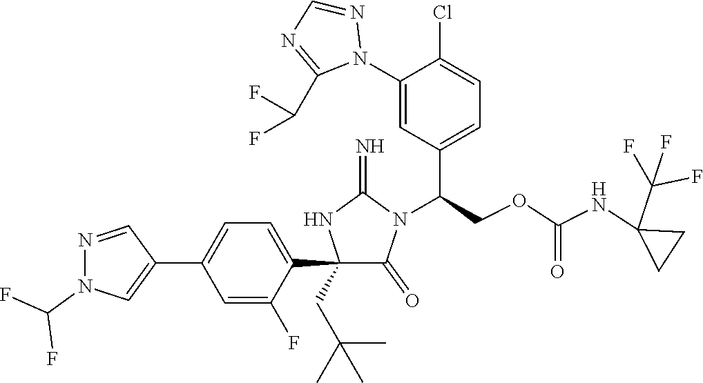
C1(C2=CC=C(C3=CN(C(F)F)N=C3)C=C2F)(CC(C)(C)C)C(=O)N(C(COC(NC2(C(F)(F)F)CC2)=O)C2=CC=C(Cl)C(N3N=CN=C3C(F)F)=C2)C(=N)N1
